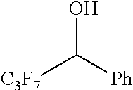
[C3F7]C([Ph])O
